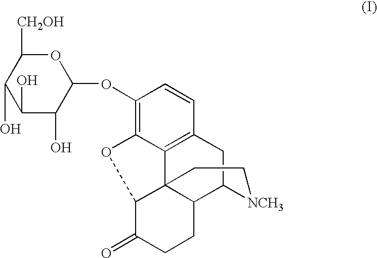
C1(O)C(O)C(OC2=C3C4=C(C=C2)CC2C5C4(C(C(=O)CC5)O3)CC[NCH3]2)OC([CH2OH])C1O
